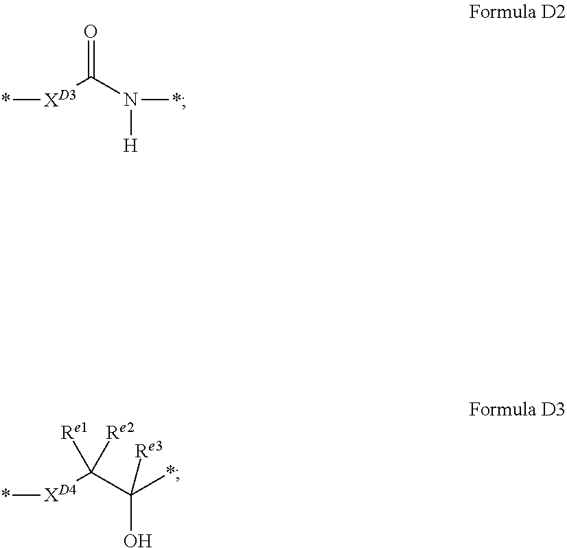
*[XD3]C(N([H])*)=O.*[XD4]C(C(O)(*)[Re3])([Re2])[Re1]
